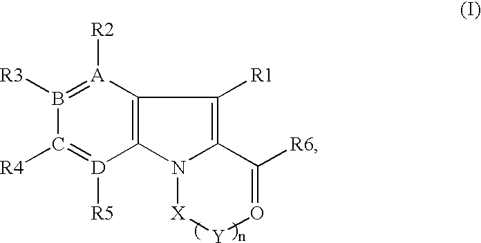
C12=C(N3C(=C1[R1])C([R6])=O[Y][X]3)[D]([R5])=C([R4])B([R3])=[A]2[R2]
